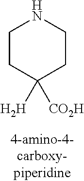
C1CC([H])([CO2H])CCN1
